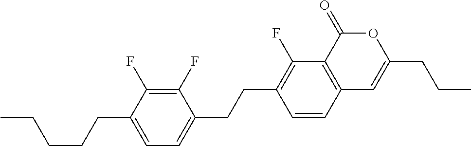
C12=C(C(=O)OC(CCC)=C1)C(F)=C(CCC1=CC=C(CCCCC)C(F)=C1F)C=C2
